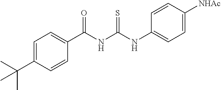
C1(C(NC(NC2=CC=C([NHAc])C=C2)=S)=O)=CC=C(C(C)(C)C)C=C1
